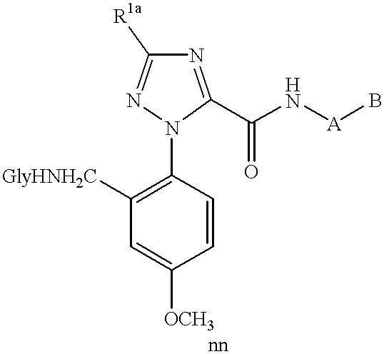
C1=CC(N2C(C(N[A]B)=O)=NC([R1a])=N2)=C([GlyHNH2C])C=C1[OCH3]
